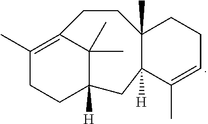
C1(C)=C2C(C)(C)C([H])(CC1)CC1([H])C(C)(CC2)CCC=C1C
